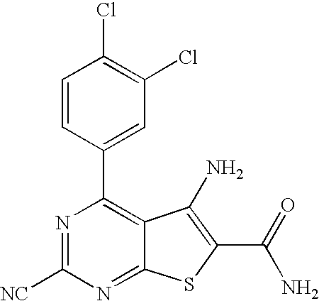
C1=CC(C2=C3C(=NC([NC])=N2)SC(C(N)=O)=C3N)=CC(Cl)=C1Cl
